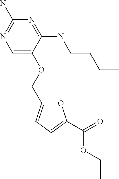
C1=C(OCC2=CC=C(C(=O)OCC)O2)C(NCCCC)=NC(N)=N1
